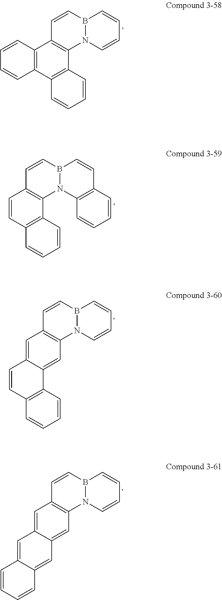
C1=CB2N(C3=C1C1=C(C4=C3C=CC=C4)C=CC=C1)C=CC=C2.C1=CB2N(C3=C1C=CC1=C3C=CC=C1)C1=C(C=C2)C=CC=C1.C1=CB2N(C3=C1C=C1C(=C3)C3=C(C=C1)C=CC=C3)C=CC=C2.C1=CB2N(C3=C1C=C1C(=C3)C=C3C(=C1)C=CC=C3)C=CC=C2
